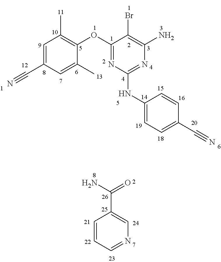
C1=C(C#N)C=C(C)C(OC2=NC(NC3=CC=C(C#N)C=C3)=NC(N)=C2Br)=C1C.C1=CC=NC=C1C(N)=O
